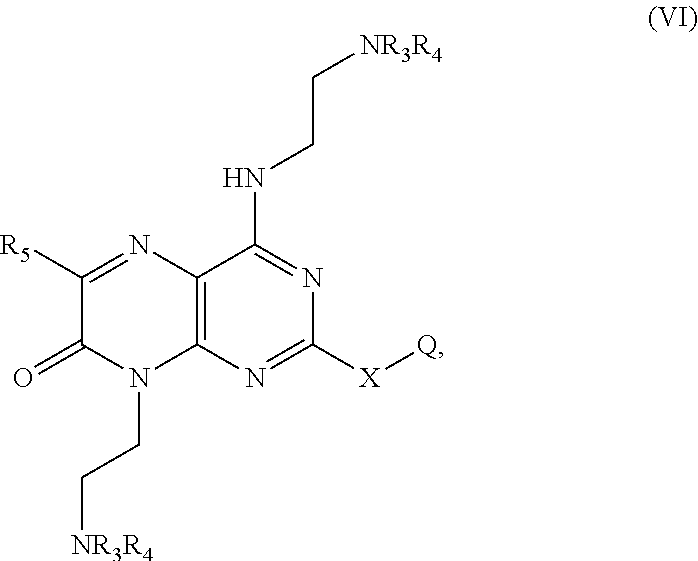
C1([R5])=NC2=C(N(CC[NR3R4])C1=O)N=C([X][Q])N=C2NCC[NR3R4]
